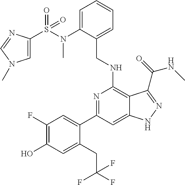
C1(C2=CC(F)=C(O)C=C2CC(F)(F)F)=NC(NCC2=CC=CC=C2N(C)S(=O)(=O)C2=CN(C)C=N2)=C2C(=C1)NN=C2C(NC)=O
